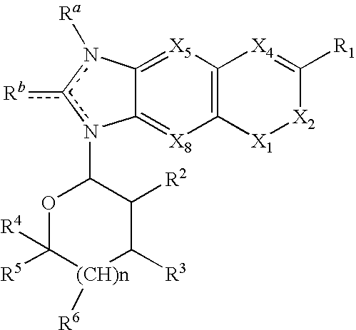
C12=[X5]C3=C([X8]=C1n(C1OC([R5])([R4])[(CH)n]([R6])C([R3])C1[R2])c([Rb])n2[Ra])[X1][X2]C([R1])=[X4]3
